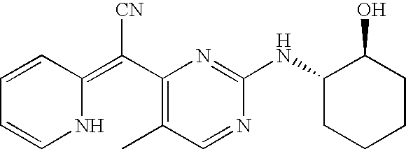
C1=CC(=C(C2=C(C)C=NC(NC3C(O)CCCC3)=N2)[CN])NC=C1
